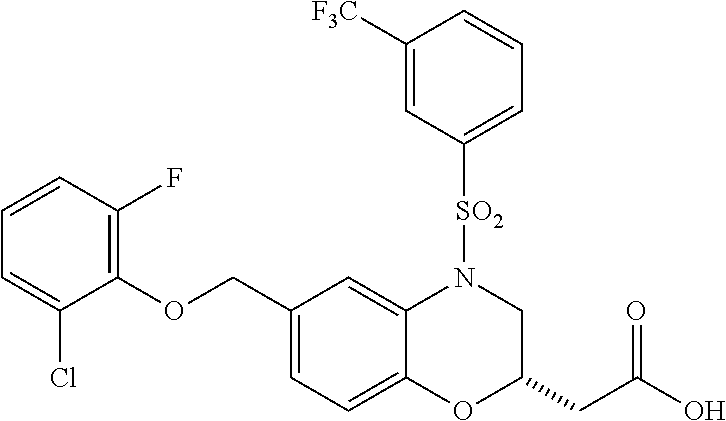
O(CC1=CC=C2C(=C1)N([SO2]C1=CC=CC([F3C])=C1)CC(CC(O)=O)O2)C1=C(F)C=CC=C1Cl
